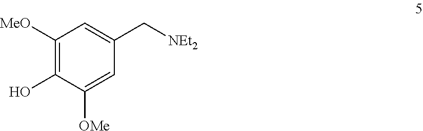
C1([MeO])=C(O)C([OMe])=CC(C[NEt2])=C1
